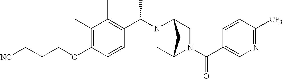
C(OC1=C(C)C(C)=C(C(N2C3CN(C(C4=CN=C([CF3])C=C4)=O)C(C2)C3)C)C=C1)CC[NC]
